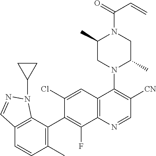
C12=C(C(C3=C(F)C4=C(C=C3Cl)C(N3C(C)CN(C(=O)C=C)C(C)C3)=C([CN])C=N4)=C(C)C=C1)N(C1CC1)N=C2
